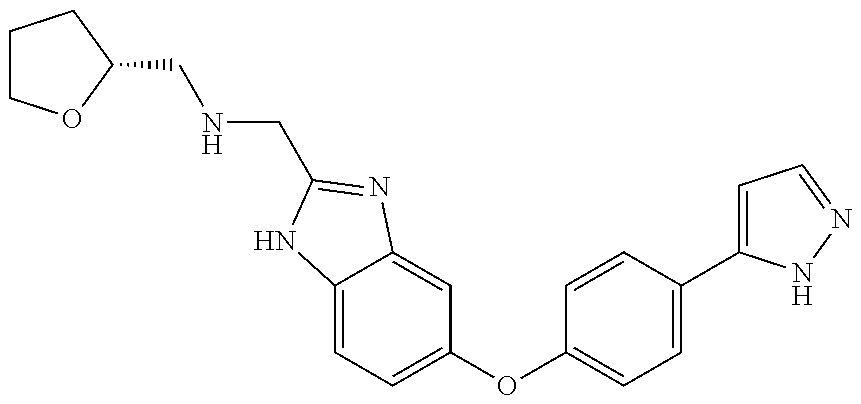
C1COC(CNCC2=NC3=CC(OC4=CC=C(C5=CC=NN5)C=C4)=CC=C3N2)C1
